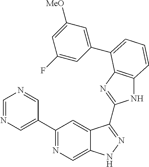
C1(C2=NC=C3C(=C2)C(C2=NC4=C(N2)C=CC=C4C2=CC([MeO])=CC(F)=C2)=NN3)=CN=CN=C1
